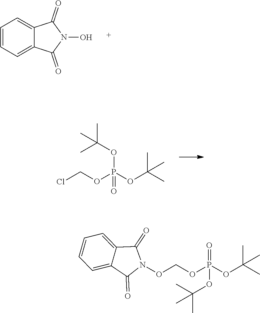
C1=CC=C2C(=C1)C(=O)N(O)C2=O.ClCOP(OC(C)(C)C)(OC(C)(C)C)=O.O(COP(OC(C)(C)C)(=O)OC(C)(C)C)N1C(=O)C2=CC=CC=C2C1=O
